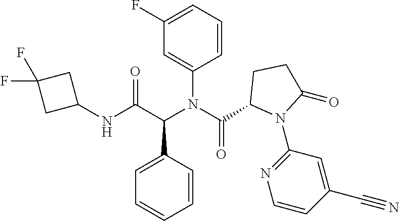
C1=CC(N(C(C2N(C3=NC=CC(C#N)=C3)C(=O)CC2)=O)C(C(NC2CC(F)(F)C2)=O)C2=CC=CC=C2)=CC(F)=C1
